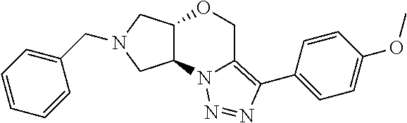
C12C(CN(CC3=CC=CC=C3)C1)OCC1=C(C3=CC=C(OC)C=C3)N=NN21
